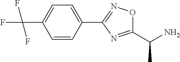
C1=C(C(F)(F)F)C=CC(C2=NOC(C(N)C)=N2)=C1
